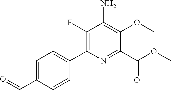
C1=C(C=O)C=CC(C2=C(F)C(N)=C(OC)C(C(OC)=O)=N2)=C1
